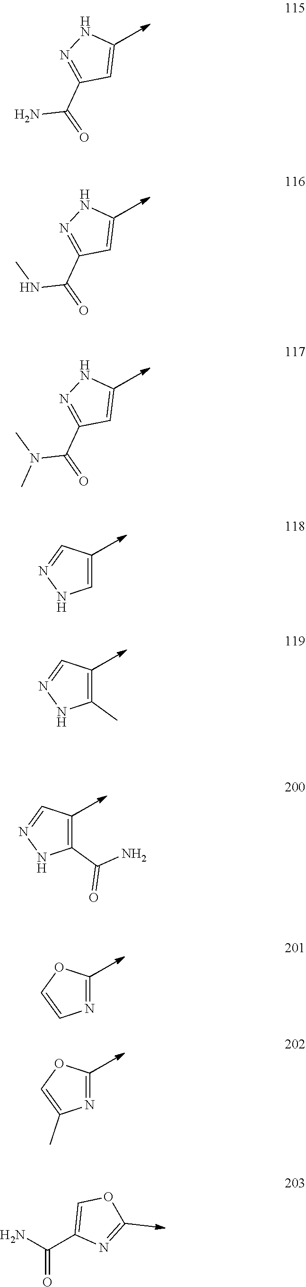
C1=CC=NN1.C1(C)=CC=NN1.C1(C(N)=O)=CC=NN1.N1=COC=C1.N1=COC=C1C.N1=C(C(=O)N)C=CN1.N1=C(C(=O)NC)C=CN1.N1=C(C(=O)N(C)C)C=CN1.NC(C1=COC=N1)=O
